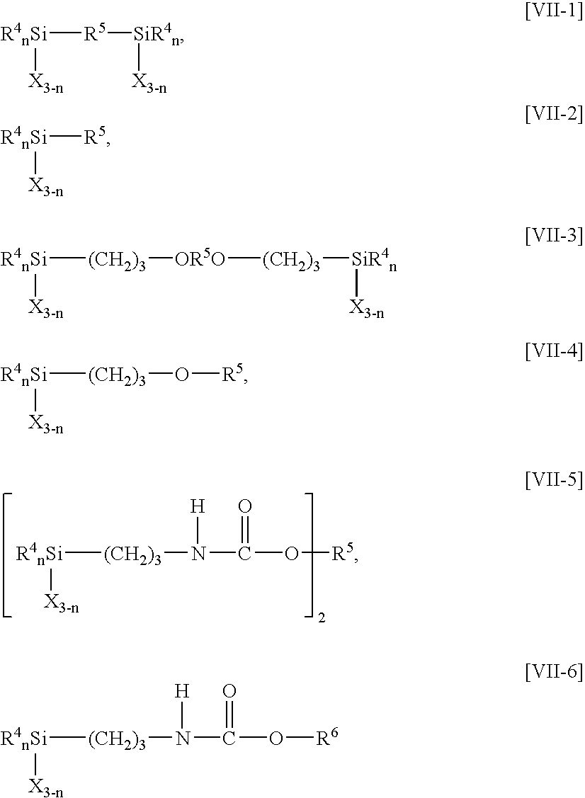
[R4nSi]([(CH2)3]N(C(O[R5])=O)[H])[X3-n].[R4nSi]([R5][SiR4n][X3-n])[X3-n].[R4nSi]([R5])[X3-n].[R4nSi]([(CH2)3][OR5O][(CH2)3][SiR4n][X3-n])[X3-n].[R4nSi]([(CH2)3]O[R5])[X3-n].[R4nSi]([(CH2)3]N(C(O[R6])=O)[H])[X3-n]
